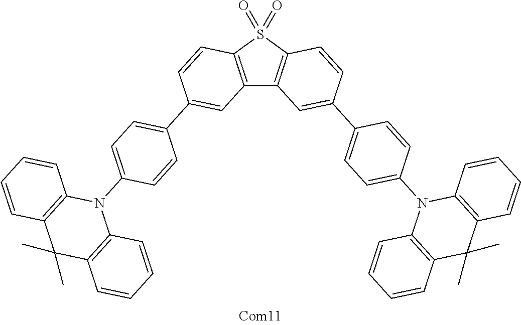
C12=C(S(=O)(=O)C3=C1C=C(C1=CC=C(N4C5=C(C(C)(C)C6=C4C=CC=C6)C=CC=C5)C=C1)C=C3)C=CC(C1=CC=C(N3C4=C(C(C)(C)C5=C3C=CC=C5)C=CC=C4)C=C1)=C2
